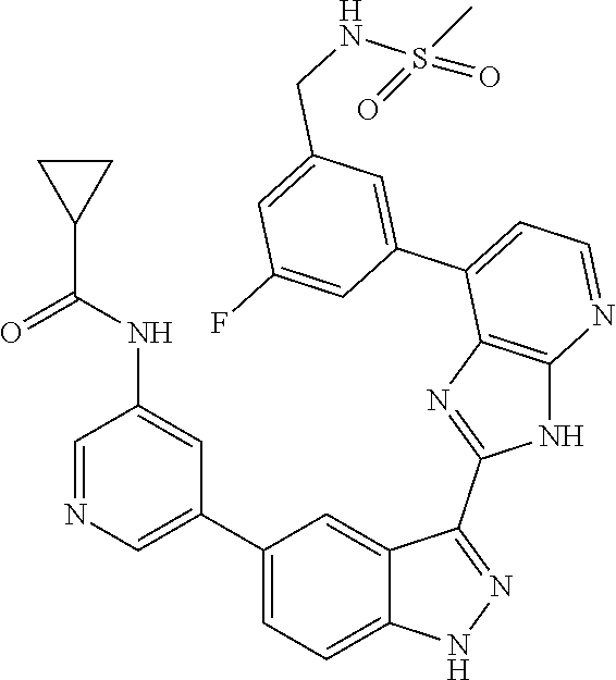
C1=NC=C(C2=CC=C3C(=C2)C(C2=NC4=C(N2)N=CC=C4C2=CC(CNS(=O)(C)=O)=CC(F)=C2)=NN3)C=C1NC(C1CC1)=O
